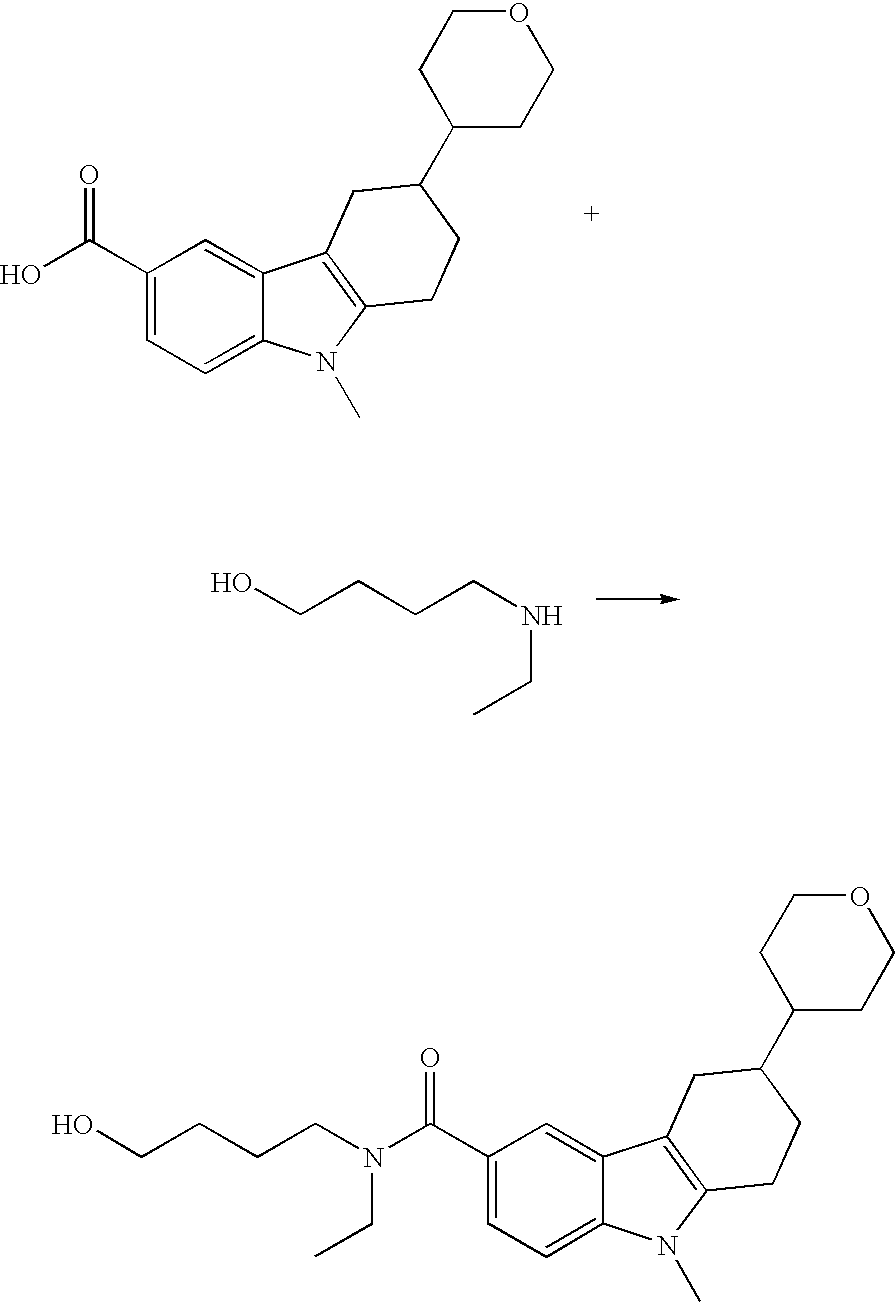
C1(C(O)=O)=CC=C2C(=C1)C1=C(N2C)CCC(C2CCOCC2)C1.OCCCCNCC.C1(C(N(CCCCO)CC)=O)=CC=C2C(=C1)C1=C(N2C)CCC(C2CCOCC2)C1
